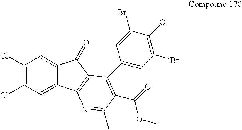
C1(Cl)=C(Cl)C=C2C(=C1)C(=O)C1=C2N=C(C)C(C(=O)OC)=C1C1=CC(Br)=C(O)C(Br)=C1
